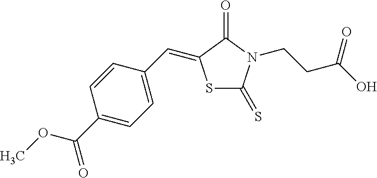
S1C(=S)N(CCC(O)=O)C(=O)C1=CC1=CC=C(C(=O)OC)C=C1
